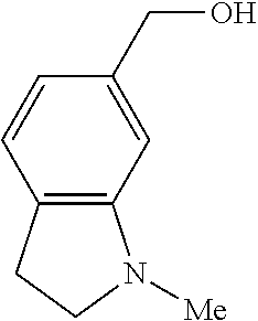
C12=C(C=C(CO)C=C1)N([Me])CC2
